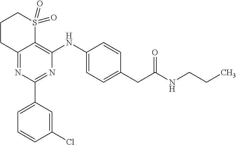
C1CC2=NC(C3=CC=CC(Cl)=C3)=NC(NC3=CC=C(CC(NCCC)=O)C=C3)=C2S(=O)(=O)C1
